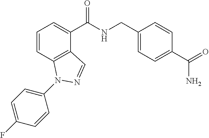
C1=CC2=C(C(C(NCC3=CC=C(C(=O)N)C=C3)=O)=C1)C=NN2C1=CC=C(F)C=C1
